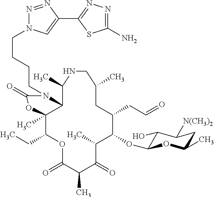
C12C(C)(C(CC)OC(=O)C(C)C(=O)C(C)C(OC3C(O)C([N(CH3)2])CC(C)O3)C(CC=O)CC(C)CNC1C)OC(=O)N2CCCCN1N=NC(C2=NN=C(N)S2)=C1
